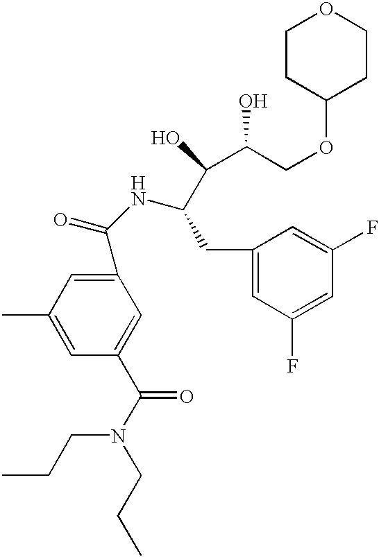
C1(C(NC(CC2=CC(F)=CC(F)=C2)C(C(O)COC2CCOCC2)O)=O)=CC(C)=CC(C(N(CCC)CCC)=O)=C1
